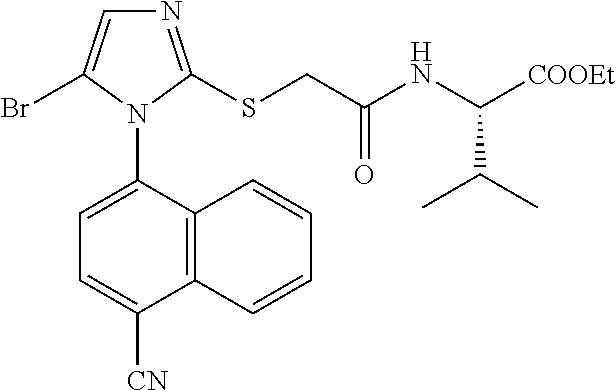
C12=C(C(N3C(Br)=CN=C3SCC(NC(C(C)C)[COOEt])=O)=CC=C1[CN])C=CC=C2
